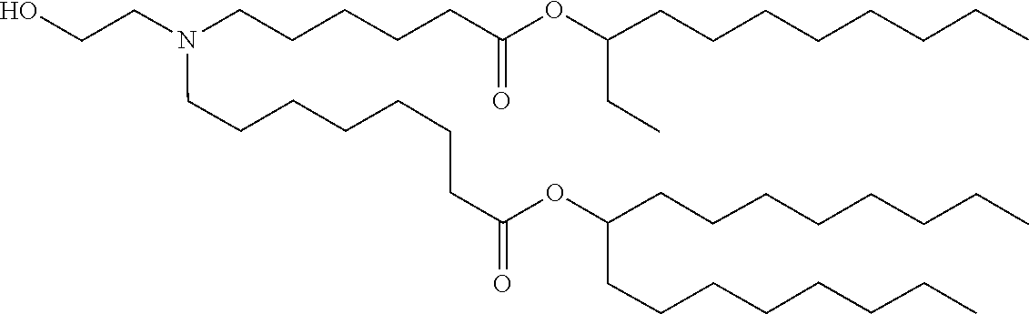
C(C(=O)OC(CCCCCCCC)CCCCCCCC)CCCCCCN(CCCCCC(=O)OC(CC)CCCCCCCC)CCO
